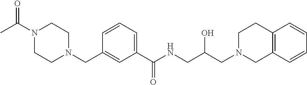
C1(CN2CCN(C(=O)C)CC2)=CC(C(NCC(CN2CC3=C(CC2)C=CC=C3)O)=O)=CC=C1
